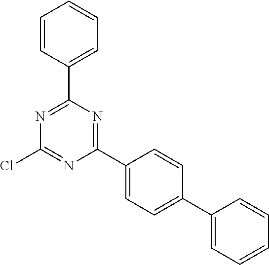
C1(Cl)=NC(C2=CC=C(C3=CC=CC=C3)C=C2)=NC(C2=CC=CC=C2)=N1
